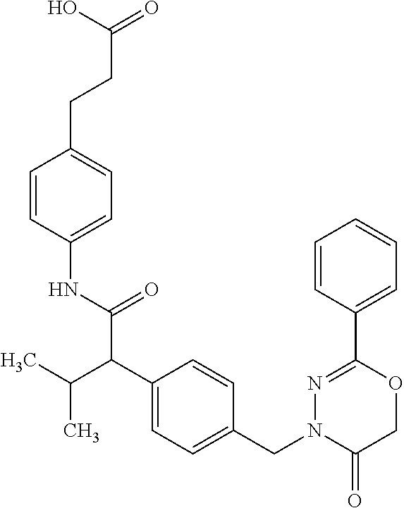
C1(NC(=O)C(C2=CC=C(CN3C(=O)COC(C4=CC=CC=C4)=N3)C=C2)C(C)C)=CC=C(CCC(=O)O)C=C1
